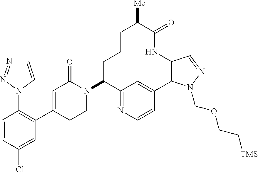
C1=CC(Cl)=CC(C2=CC(=O)N(C3C4=NC=CC(=C4)C4=C(NC(=O)C([Me])CCC3)C=NN4COCC[TMS])CC2)=C1N1C=CN=N1
